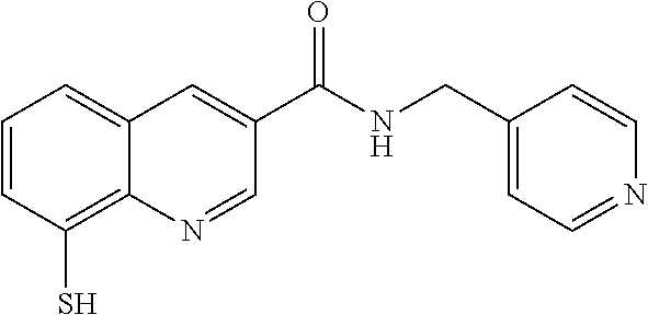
C1=CC(S)=C2C(=C1)C=C(C(NCC1=CC=NC=C1)=O)C=N2
